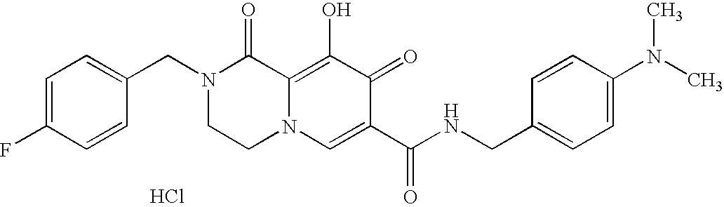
C1=C(F)C=CC(CN2CCN3C(=C(O)C(=O)C(C(=O)NCC4=CC=C(N(C)C)C=C4)=C3)C2=O)=C1.Cl
